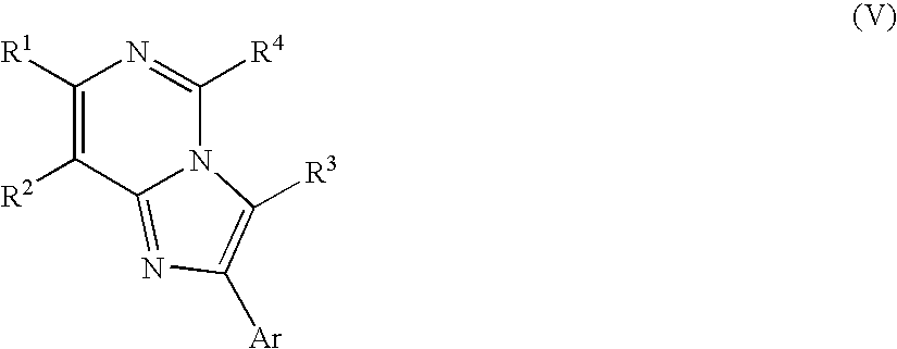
C1([R1])=C([R2])C2=NC([Ar])=C([R3])N2C([R4])=N1
